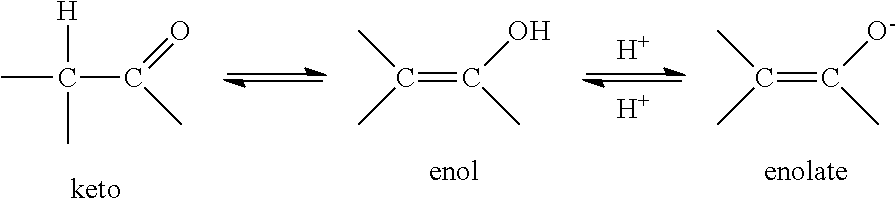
CC(C(=O)C)([H])C.[H].[H].C(=C(O)C)(C)C.C(=C([O-])C)(C)C
